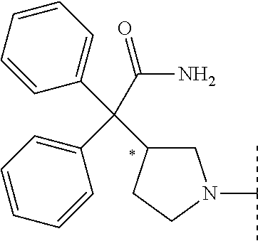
C1C(C(C(N)=O)(C2=CC=CC=C2)C2=CC=CC=C2)CCN1C(C)C
